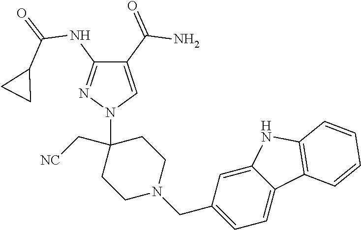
C1(C(=O)N)=CN(C2(C[NC])CCN(CC3=CC=C4C(=C3)NC3=C4C=CC=C3)CC2)N=C1NC(=O)C1CC1
